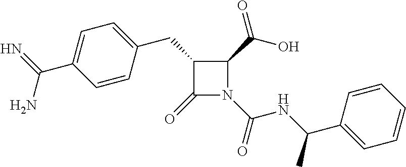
C1(CC2=CC=C(C(N)=N)C=C2)C(=O)N(C(=O)NC(C2=CC=CC=C2)C)C1C(=O)O
